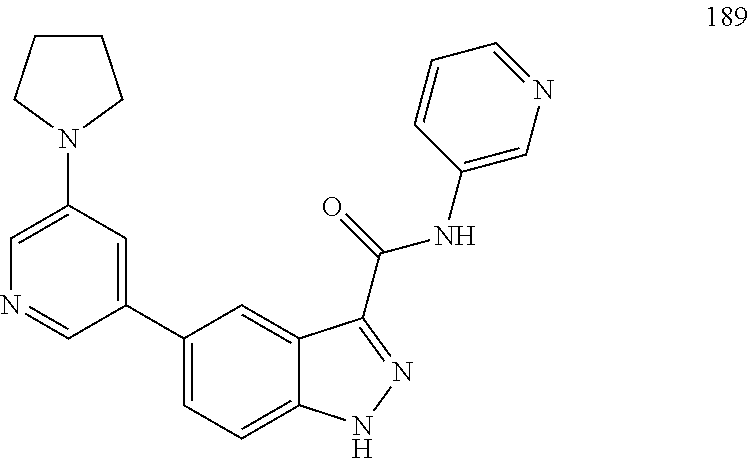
C1(C2=CC(N3CCCC3)=CN=C2)=CC=C2C(=C1)C(C(=O)NC1=CN=CC=C1)=NN2
